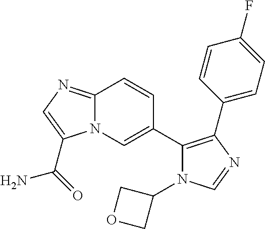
N12C(=NC=C1C(=O)N)C=CC(C1=C(C3=CC=C(F)C=C3)N=CN1C1COC1)=C2
